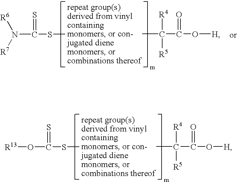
O(C(SC)=S)[R13].CC(C(O[H])=O)([R4])[R5].N(C(SC)=S)([R7])[R6].CC(C(O[H])=O)([R4])[R5]
